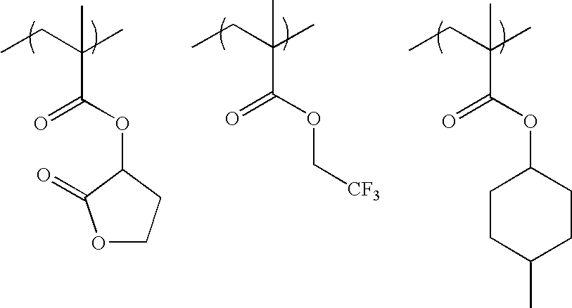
CCC(C)(C(OC1CCC(C)CC1)=O)C.CCC(C)(C(=O)OC1C(=O)OCC1)C.CCC(C)(C(OC[CF3])=O)C
